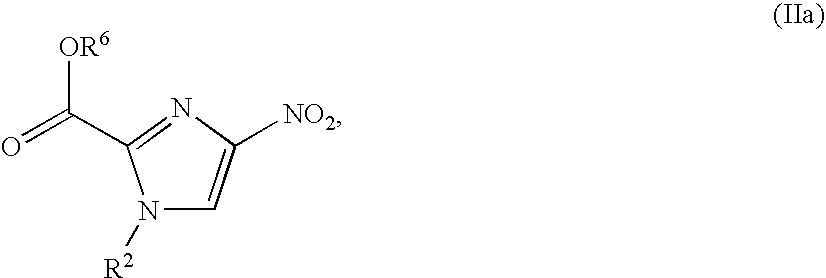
N1([R2])C=C([NO2])N=C1C(=O)[OR6]
